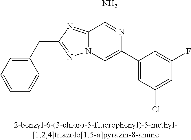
C1(CC2=NN3C(=N2)C(N)=NC(C2=CC(Cl)=CC(F)=C2)=C3C)=CC=CC=C1
